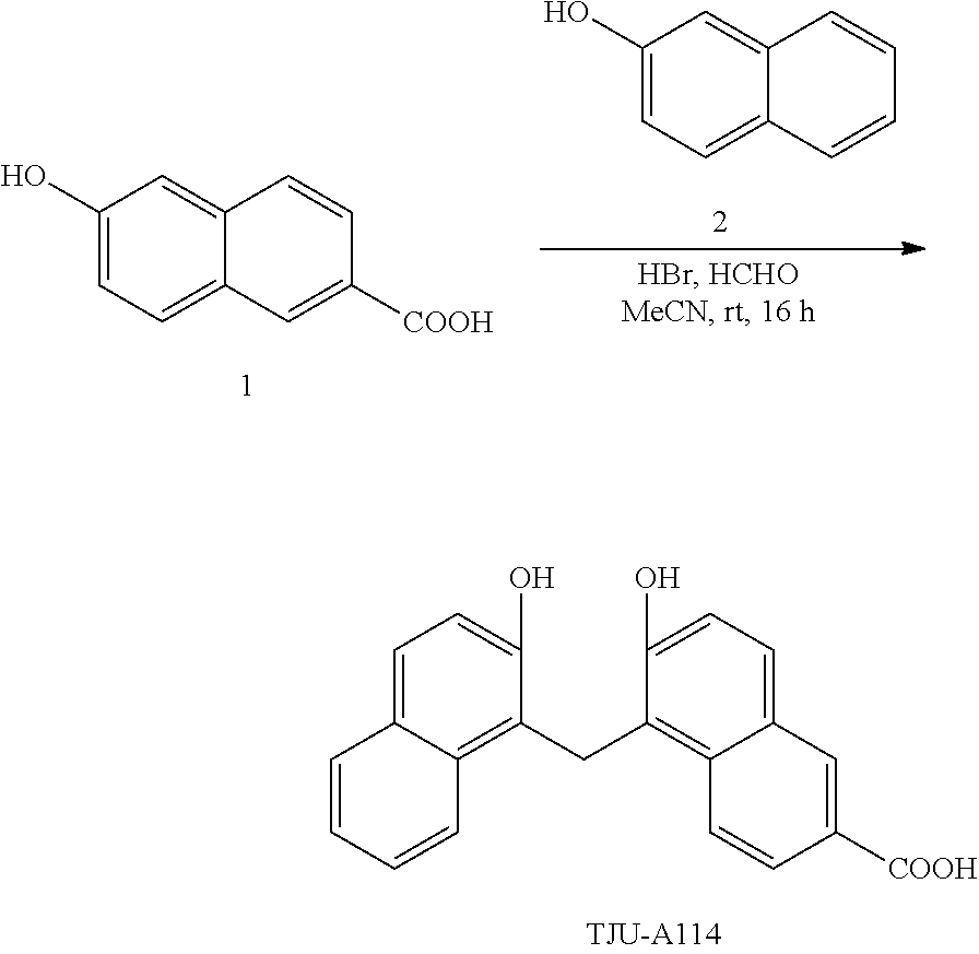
C1(O)=CC=C2C(=C1)C=CC([COOH])=C2.C1(O)=CC=C2C(=C1)C=CC=C2.C1(O)=CC=C2C(=C1CC1=C3C(=CC=C1O)C=CC=C3)C=CC([COOH])=C2
